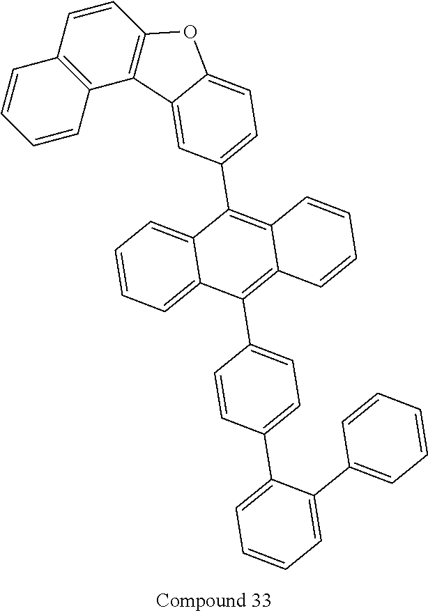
C1=CC2=C(C=C1)C=CC1=C2C2=CC(C3=C4C(=C(C5=CC=C(C6=CC=CC=C6C6=CC=CC=C6)C=C5)C5=CC=CC=C35)C=CC=C4)=CC=C2O1
